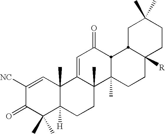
C1([NC])=CC2(C)C([H])(C(C)(C)C1=O)CCC1(C)C2=CC(=O)C2C1(C)CCC1([R])CCC(C)(C)CC12
